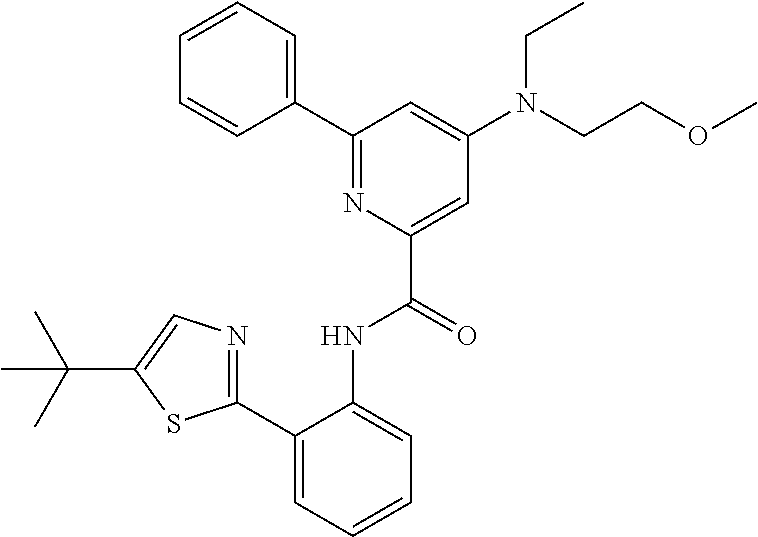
C1(C2=NC(C(=O)NC3=CC=CC=C3C3=NC=C(C(C)(C)C)S3)=CC(N(CCOC)CC)=C2)=CC=CC=C1
